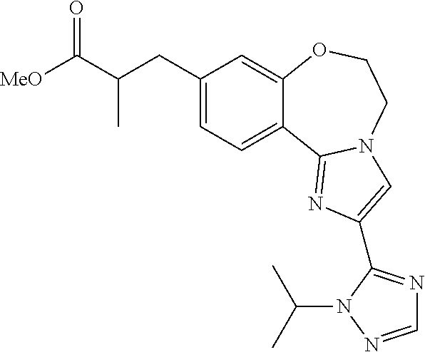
C12=CC=C(CC(C([MeO])=O)C)C=C1OCCN1C2=NC(C2=NC=NN2C(C)C)=C1
